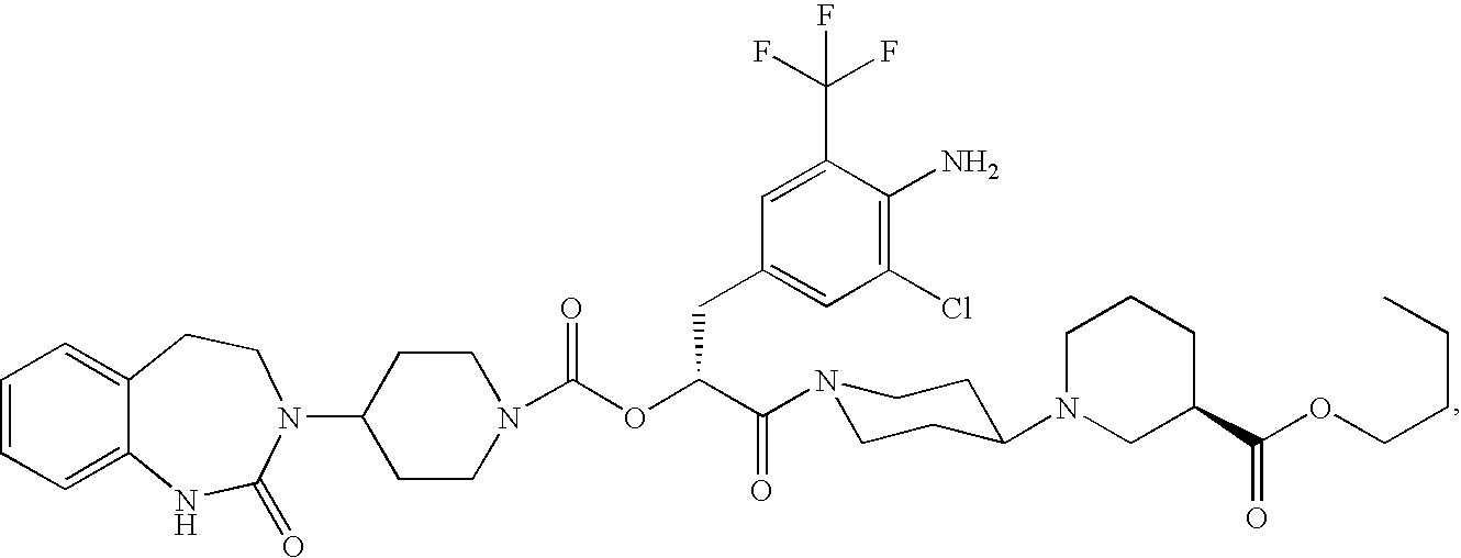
C1=CC=C2C(=C1)CCN(C1CCN(C(OC(C(=O)N3CCC(N4CC(C(OCCCC)=O)CCC4)CC3)CC3=CC(Cl)=C(N)C(C(F)(F)F)=C3)=O)CC1)C(=O)N2
